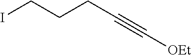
ICCCC#C[OEt]
